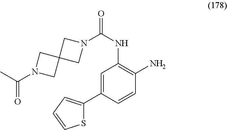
N1(C(NC2=C(N)C=CC(C3=CC=CS3)=C2)=O)CC2(C1)CN(C(C)=O)C2
